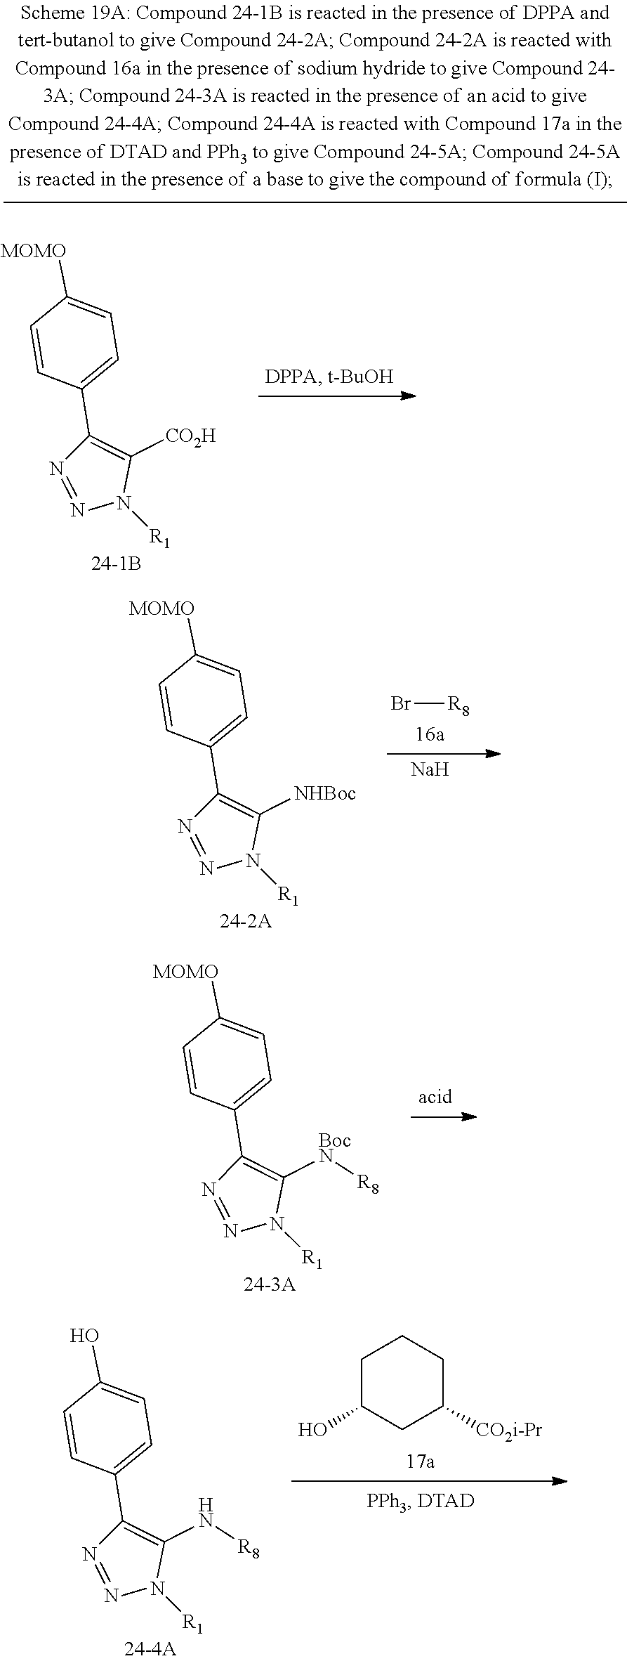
N1=NC(C2=CC=C([MOMO])C=C2)=C([NHBoc])N1[R1].Br[R8].[Na].N1=NC(C2=CC=C([MOMO])C=C2)=C([BocN][R8])N1[R1].N1=NC(C2=CC=C(O)C=C2)=C(N[R8])N1[R1].C1C(O)CC([CO2i-Pr])CC1.N1=NC(C2=CC=C([MOMO])C=C2)=C([CO2H])N1[R1]
